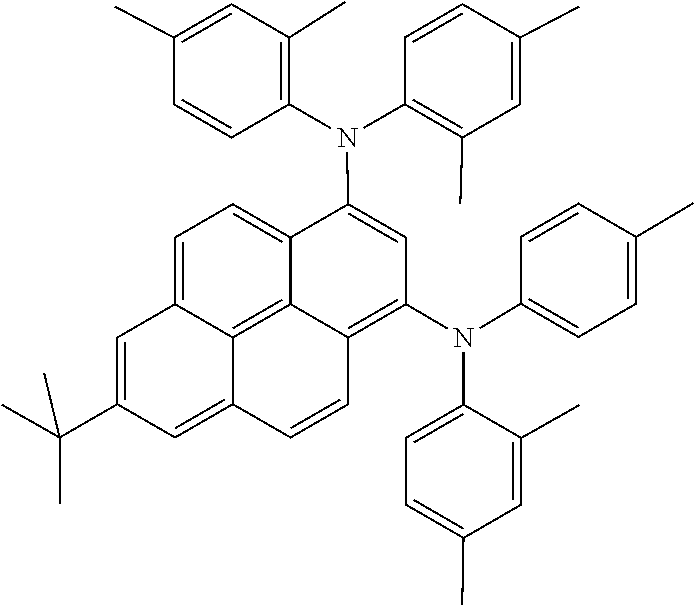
C1=C(N(C2=C3C=CC4=CC(C(C)(C)C)=CC5=CC=C(C(N(C6=C(C)C=C(C)C=C6)C6=C(C)C=C(C)C=C6)=C2)C3=C54)C2=CC=C(C)C=C2)C(C)=CC(C)=C1
